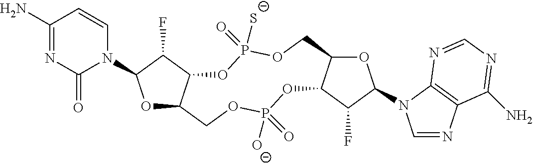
O1C2C(C(F)C1N1C=CC(N)=NC1=O)OP(=O)([S-])OCC1C(OP([O-])(=O)OC2)C(F)C(N2C=NC3=C2N=CN=C3N)O1
